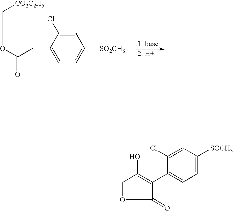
C1(CC(OC[CO2C2H5])=O)=CC=C([SO2CH3])C=C1Cl.C1(C2=C(O)COC2=O)=CC=C([SOCH3])C=C1Cl
